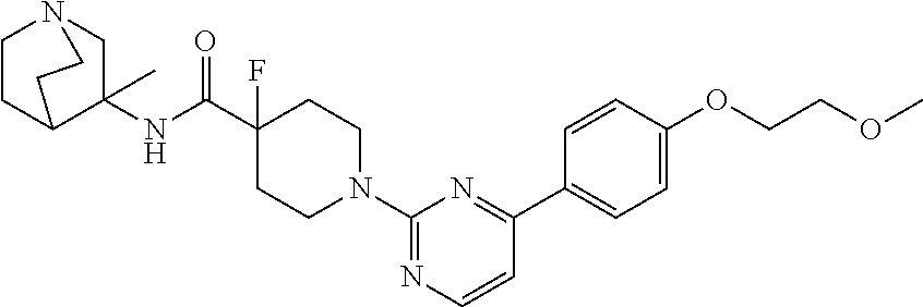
C1(NC(C2(F)CCN(C3=NC=CC(C4=CC=C(OCCOC)C=C4)=N3)CC2)=O)(C)CN2CCC1CC2
